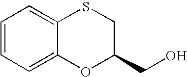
C1=CC=C2C(=C1)SCC(CO)O2
